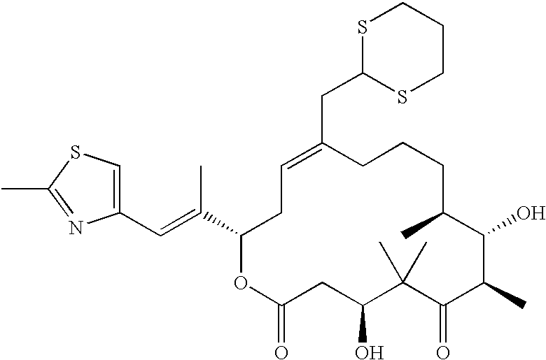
C1(C=C(C2OC(=O)CC(O)C(C)(C)C(=O)C(C)C(O)C(C)CCCC(CC3SCCCS3)=CC2)C)=CSC(C)=N1
